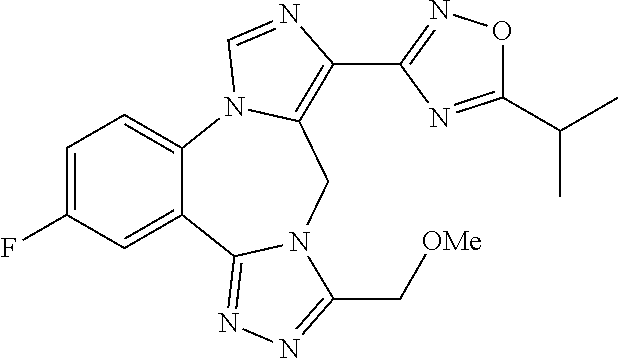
C1=C(F)C=C2C(=C1)N1C(=C(C3=NOC(C(C)C)=N3)N=C1)CN1C2=NN=C1C[OMe]
